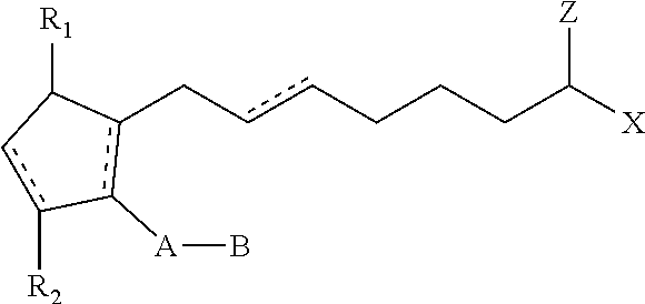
c1(CccCCCC([X])[Z])c([A]B)-c([R2])cC1[R1]
